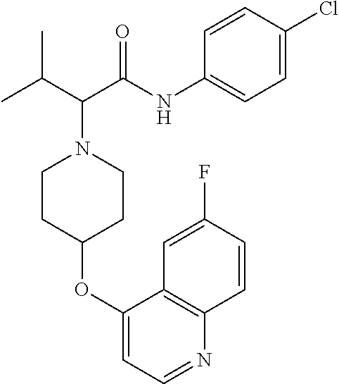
C1CC(OC2=CC=NC3=C2C=C(F)C=C3)CCN1C(C(NC1=CC=C(Cl)C=C1)=O)C(C)C
